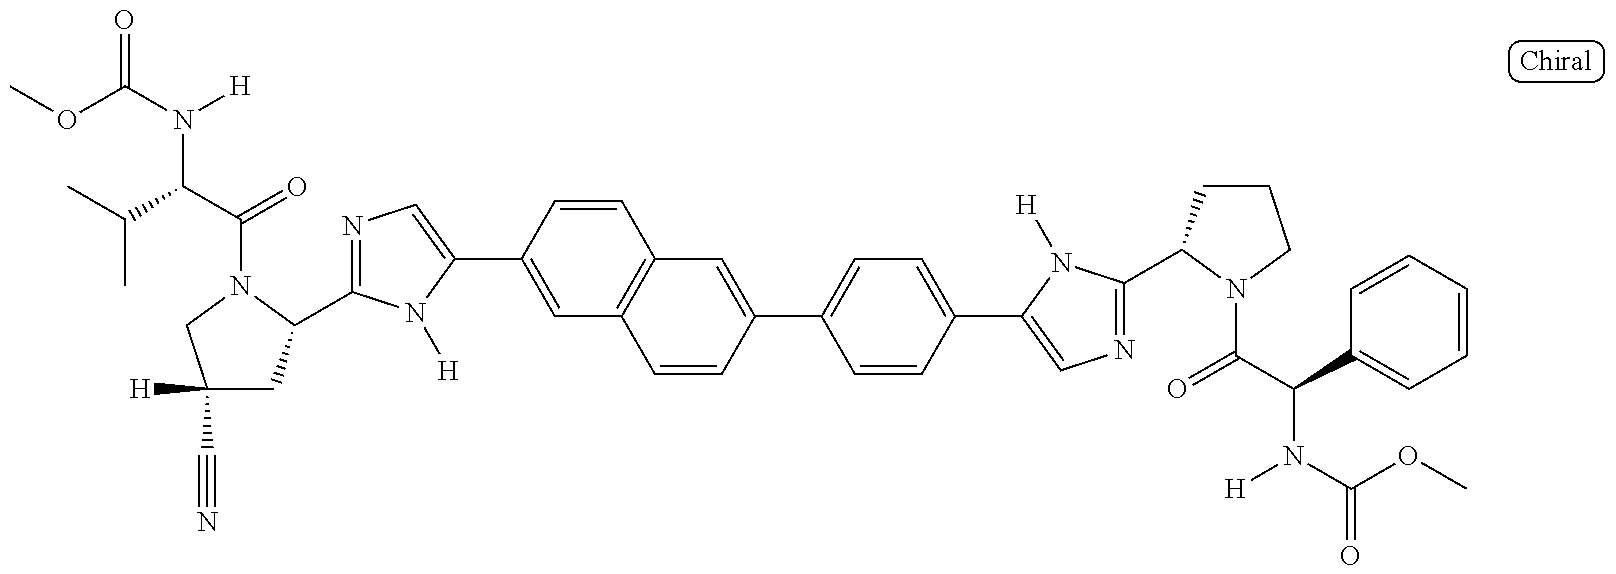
C1([H])(C#N)CC(C2=NC=C(C3=CC4=C(C=C3)C=C(C3=CC=C(C5=CN=C(C6CCCN6C(=O)C(N([H])C(=O)OC)C6=CC=CC=C6)N5[H])C=C3)C=C4)N2[H])N(C(=O)C(N([H])C(=O)OC)C(C)C)C1
